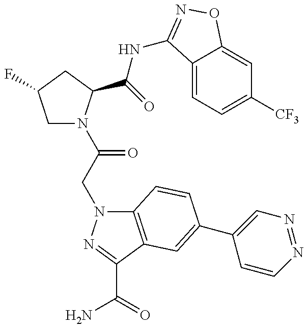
C1N(C(CN2C3=C(C(C(=O)N)=N2)C=C(C2=CN=NC=C2)C=C3)=O)C(C(=O)NC2=NOC3=CC([CF3])=CC=C32)CC1F
